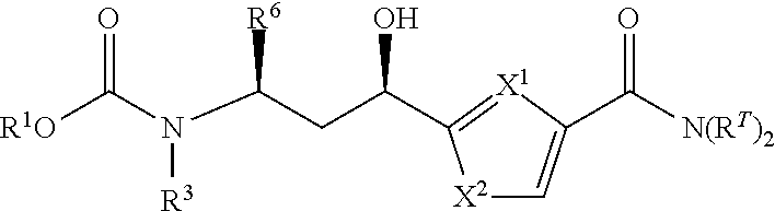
N(C(CC(O)C1=[X1]C(C([N(RT)2])=O)=C[X2]1)[R6])([R3])C([R1O])=O
